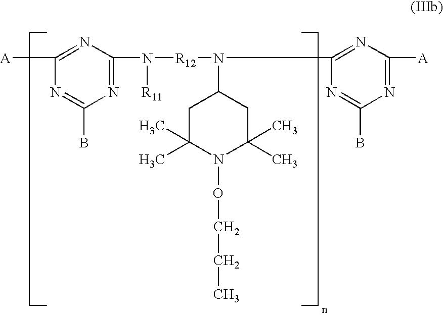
N1=C(N([R12]N(C2=NC([A])=NC(B)=N2)C2CC(C)(C)N(OCCC)C(C)(C)C2)[R11])N=C([A])N=C1B
